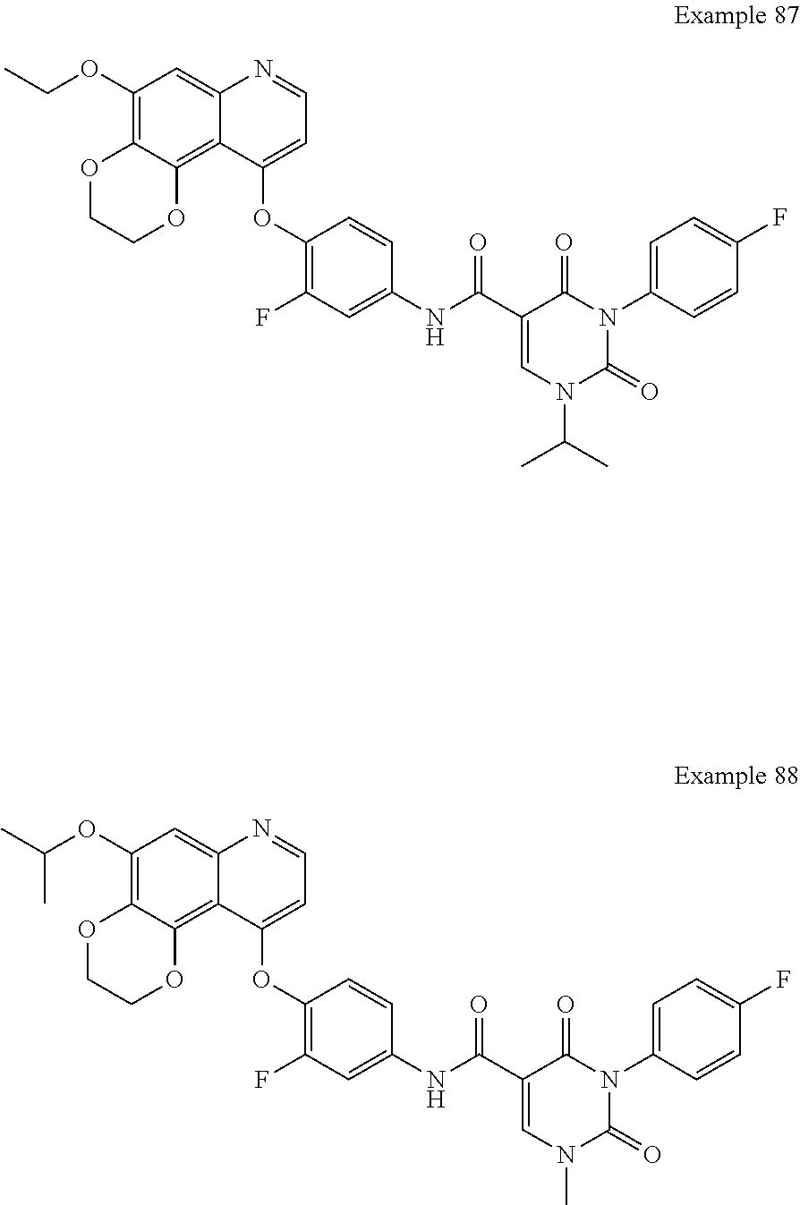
C1(OCC)=C2C(=C3C(=C1)N=CC=C3OC1=C(F)C=C(NC(C3=CN(C(C)C)C(=O)N(C4=CC=C(F)C=C4)C3=O)=O)C=C1)OCCO2.C1(OC(C)C)=C2C(=C3C(=C1)N=CC=C3OC1=C(F)C=C(NC(C3=CN(C)C(=O)N(C4=CC=C(F)C=C4)C3=O)=O)C=C1)OCCO2
